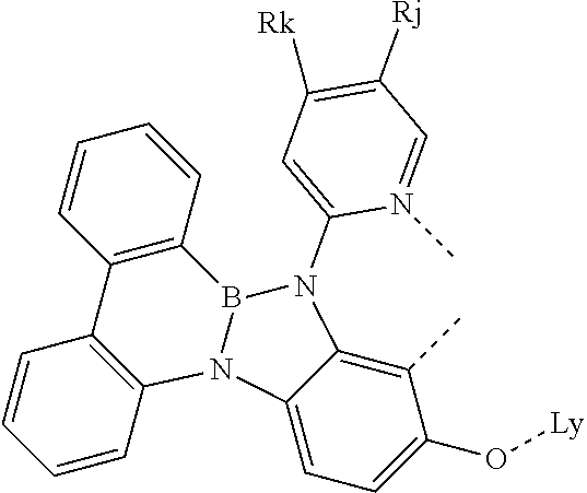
C1(C)=C2C(=CC=C1O[Ly])N1B(N2C2=CC([Rk])=C([Rj])C=N2C)C2=C(C=CC=C2)C2=C1C=CC=C2
